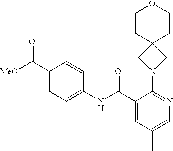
N1=C(N2CC3(C2)CCOCC3)C(C(NC2=CC=C(C([MeO])=O)C=C2)=O)=CC(C)=C1
